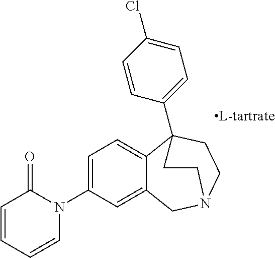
C1=C(N2C=CC=CC2=O)C=C2C(=C1)C1(C3=CC=C(Cl)C=C3)CCN(C2)CC1
